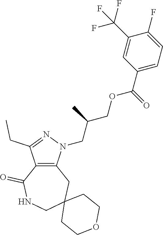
C12=C(N(CC(COC(C3=CC=C(F)C(C(F)(F)F)=C3)=O)C)N=C1CC)CC1(CNC2=O)CCOCC1
